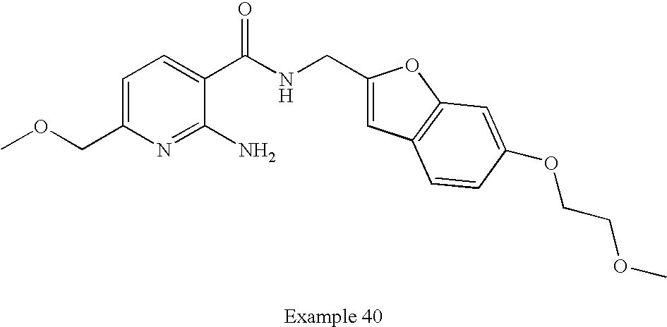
C1=C(COC)N=C(N)C(C(NCC2=CC3=C(O2)C=C(OCCOC)C=C3)=O)=C1
